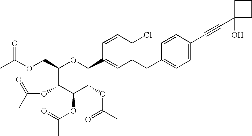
O(CC1C(OC(C)=O)C(OC(C)=O)C(OC(C)=O)C(C2=CC(CC3=CC=C(C#CC4(O)CCC4)C=C3)=C(Cl)C=C2)O1)C(C)=O
